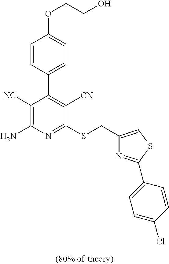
C1([NC])=C(N)N=C(SCC2=CSC(C3=CC=C(Cl)C=C3)=N2)C([CN])=C1C1=CC=C(OCCO)C=C1
